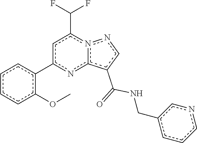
c1ccc(OC)c(-c2cc(C(F)F)n3c(n2)c(C(=O)NCc2cccnc2)cn3)c1
